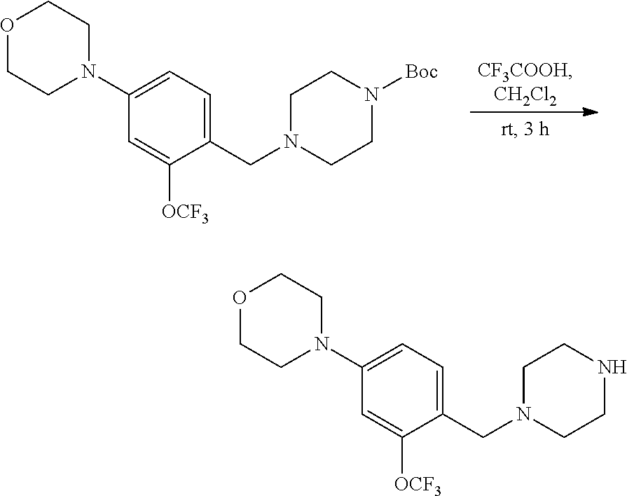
C1(N2CCOCC2)=CC=C(CN2CCN([Boc])CC2)C([OCF3])=C1.C1(N2CCOCC2)=CC=C(CN2CCNCC2)C([OCF3])=C1
